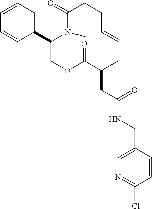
C1(C2=CC=CC=C2)COC(=O)C(CC(NCC2=CN=C(Cl)C=C2)=O)CC=CCCC(=O)N1C
